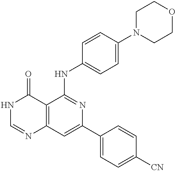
C12=C(C=C(C3=CC=C([CN])C=C3)N=C1NC1=CC=C(N3CCOCC3)C=C1)N=CNC2=O
